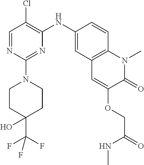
C1=NC(N2CCC(C(F)(F)F)(O)CC2)=NC(NC2=CC3=C(C=C2)N(C)C(=O)C(OCC(NC)=O)=C3)=C1Cl
